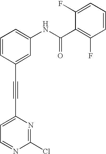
C1=CC(C#CC2=CC=NC(Cl)=N2)=CC(NC(C2=C(F)C=CC=C2F)=O)=C1
